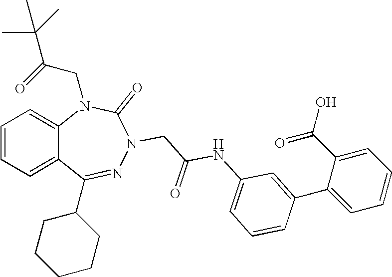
C1=CC=C2C(=C1)N(CC(=O)C(C)(C)C)C(=O)N(CC(NC1=CC=CC(C3=CC=CC=C3C(=O)O)=C1)=O)N=C2C1CCCCC1
